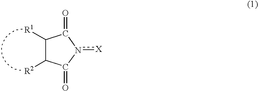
C1([R1])C([R2])C(=O)n([X])C1=O
